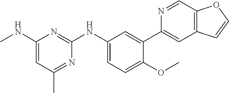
C1(C2=CC3=C(C=N2)OC=C3)=CC(NC2=NC(NC)=CC(C)=N2)=CC=C1OC
